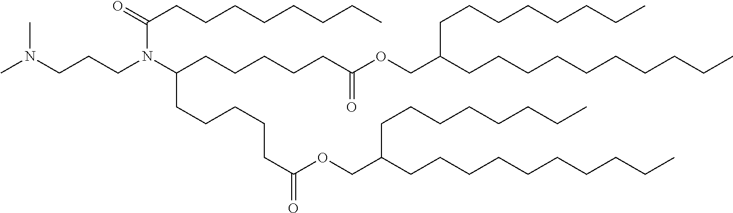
N(CCCN(C(CCCCCC(OCC(CCCCCCCCCC)CCCCCCCC)=O)CCCCCC(=O)OCC(CCCCCCCCCC)CCCCCCCC)C(=O)CCCCCCCC)(C)C
